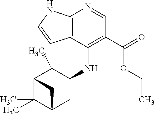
C12=C(C(NC3C(C)C4C(C)(C)C(C3)C4)=C(C(=O)OCC)C=N1)C=CN2
